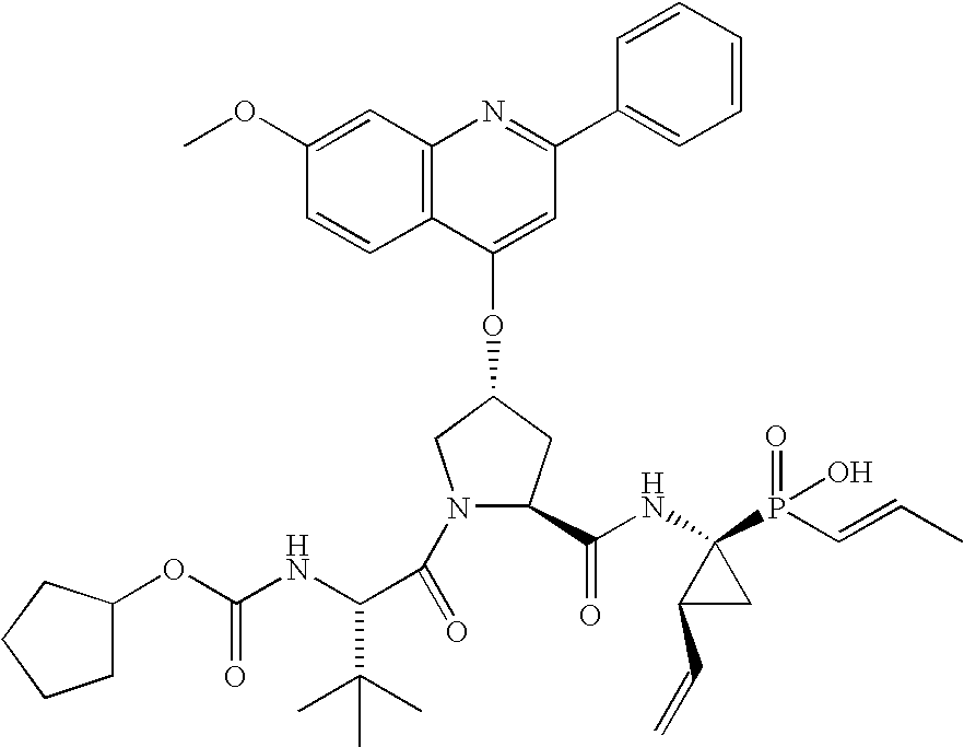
COC1=CC2=C(C=C1)C(OC1CC(C(NC3(P(=O)(O)C=CC)C(C=C)C3)=O)N(C(=O)C(NC(OC3CCCC3)=O)C(C)(C)C)C1)=CC(C1=CC=CC=C1)=N2
